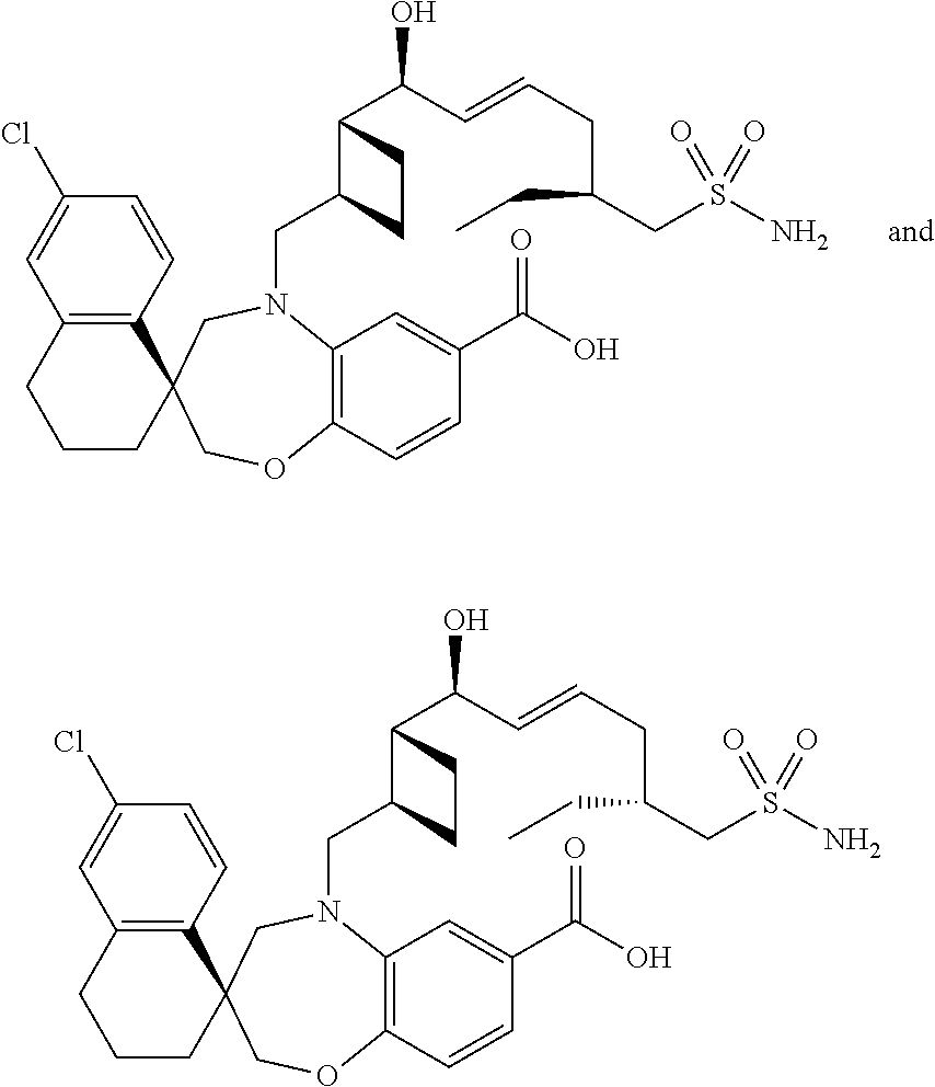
ClC1=CC2=C(C=C1)C1(CCC2)COC2=C(N(CC3C(C(C=CCC(CC)CS(N)(=O)=O)O)CC3)C1)C=C(C(O)=O)C=C2.ClC1=CC2=C(C=C1)C1(CCC2)COC2=C(N(CC3C(C(C=CCC(CC)CS(N)(=O)=O)O)CC3)C1)C=C(C(O)=O)C=C2
